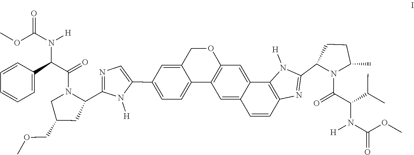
C1=CC=CC=C1C(N(C(=O)OC)[H])C(=O)N1CC(COC)CC1C1=NC=C(C2=CC=C3C4=C(OCC3=C2)C=C2C(=C4)C=CC3=C2N([H])C(C2N(C(C(C(C)C)N(C(=O)OC)[H])=O)C(C)CC2)=N3)N1[H]
